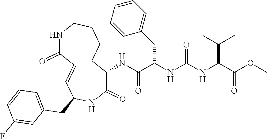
COC(C(NC(NC(C(NC1C(=O)NC(CC2=CC=CC(F)=C2)C=CC(=O)NCCCC1)=O)CC1=CC=CC=C1)=O)C(C)C)=O
